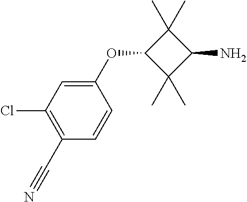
C1(OC2C(C)(C)C(N)C2(C)C)=CC(Cl)=C(C#N)C=C1
